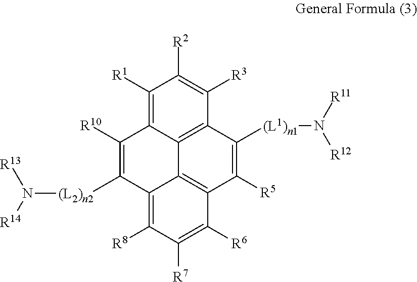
C1([R1])=C2C3=C(C([R3])=C1[R2])C([(L1)n1]N([R11])[R12])=C([R5])C1=C3C(=C([R8])C([R7])=C1[R6])C([(L2)n2]N([R14])[R13])=C2[R10]
